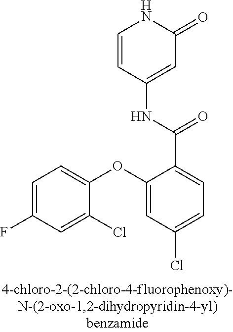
C1=CC(NC(C2=CC=C(Cl)C=C2OC2=CC=C(F)C=C2Cl)=O)=CC(=O)N1
